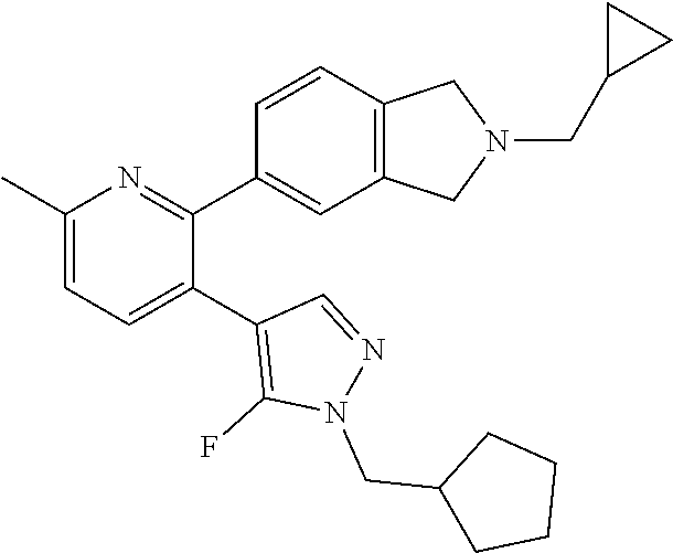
C1(C)=CC=C(C2=C(F)N(CC3CCCC3)N=C2)C(C2=CC3=C(C=C2)CN(CC2CC2)C3)=N1
